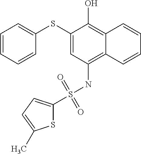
C1=CC=CC(SC2=CC(NS(=O)(=O)C3=CC=C(C)S3)=C3C(=C2O)C=CC=C3)=C1
